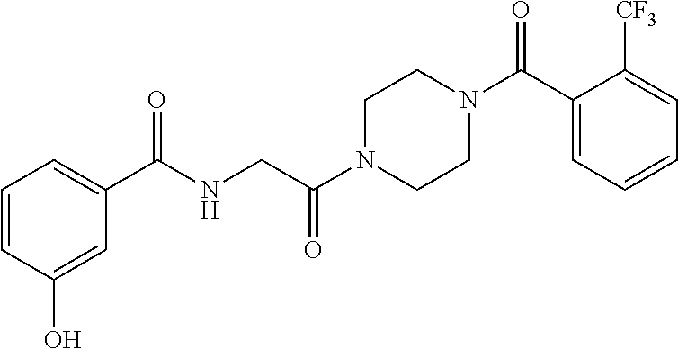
C1=CC(O)=CC(C(NCC(N2CCN(C(C3=CC=CC=C3[CF3])=O)CC2)=O)=O)=C1
